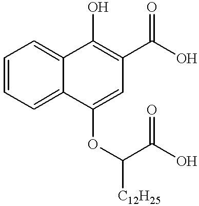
C1(OC(C(O)=O)[C12H25])=CC(C(O)=O)=C(O)C2=CC=CC=C12
